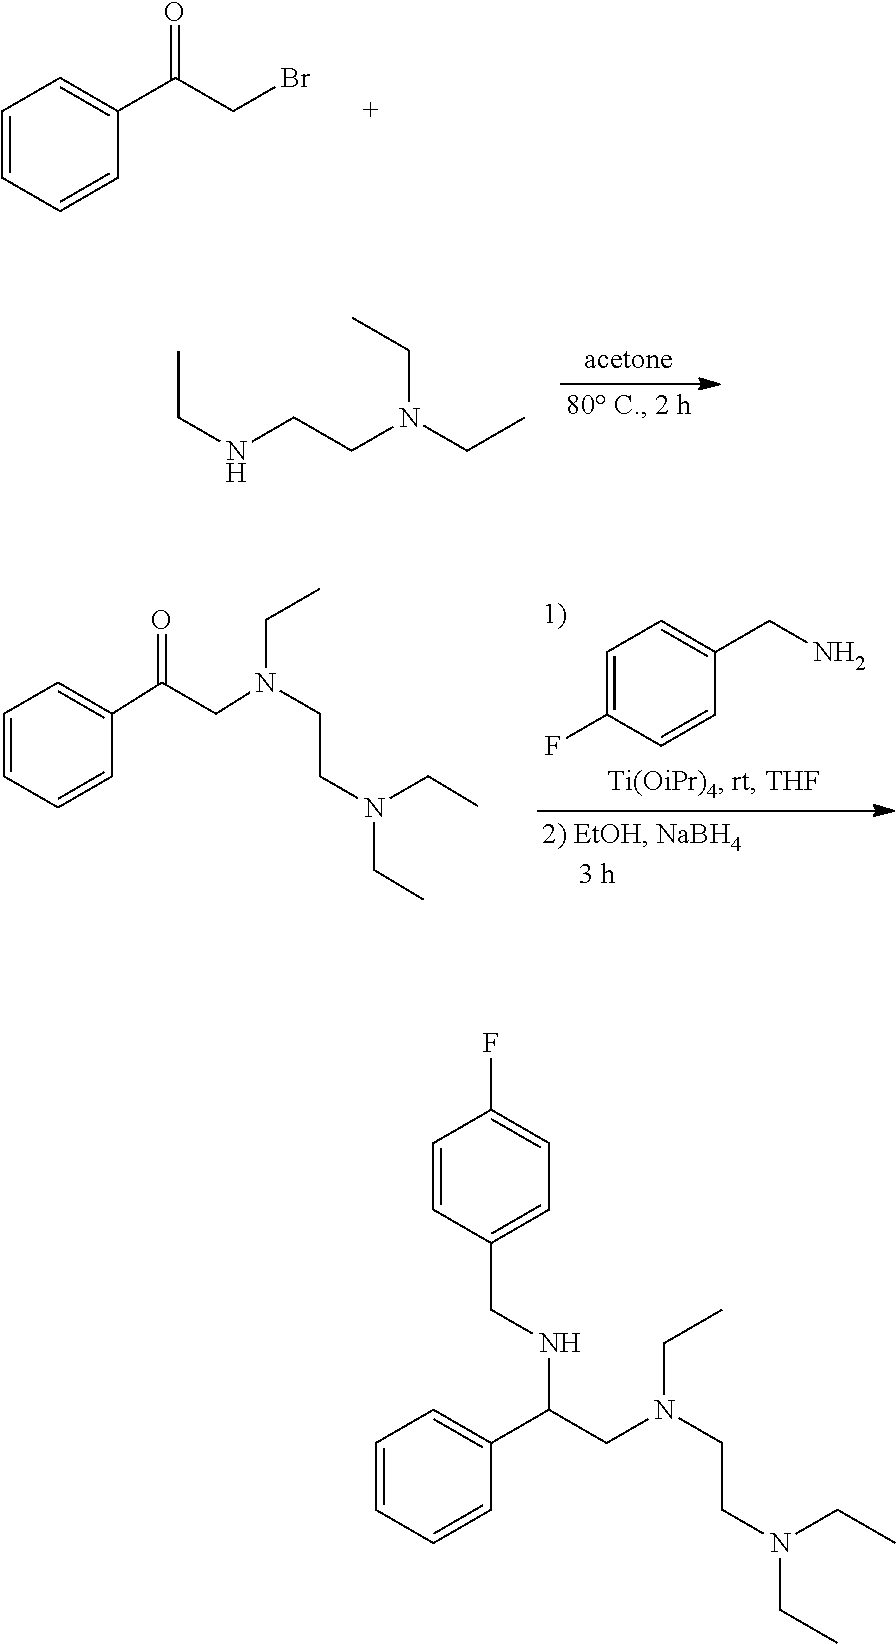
C1=CC=CC(C(CBr)=O)=C1.CCNCCN(CC)CC.C1=C(F)C=CC(CN)=C1.C1=CC=CC(C(CN(CCN(CC)CC)CC)=O)=C1.C1=CC=CC(C(CN(CCN(CC)CC)CC)NCC2=CC=C(F)C=C2)=C1
